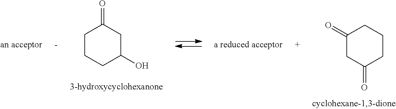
C1CCC(O)CC1=O.C1(=O)CC(=O)CCC1
